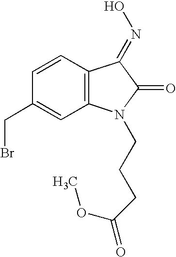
C1=CC2=C(C=C1CBr)N(CCCC(=O)OC)C(=O)C2=NO
